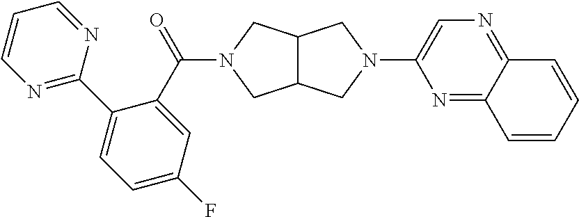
C12C(CN(C3=CN=C4C(=N3)C=CC=C4)C1)CN(C(C1=CC(F)=CC=C1C1=NC=CC=N1)=O)C2
